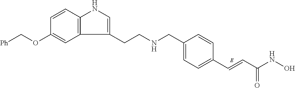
C(C1=CC=C(C=CC(NO)=O)C=C1)NCCC1=CNC2=C1C=C(OC[Ph])C=C2
